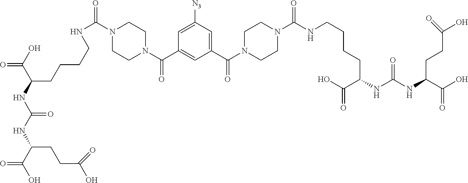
OC(C(NC(NC(C(O)=O)CCC(O)=O)=O)CCCCNC(N1CCN(C(C2=CC(C(N3CCN(C(NCCCCC(C(=O)O)NC(NC(C(O)=O)CCC(O)=O)=O)=O)CC3)=O)=CC([N3])=C2)=O)CC1)=O)=O
